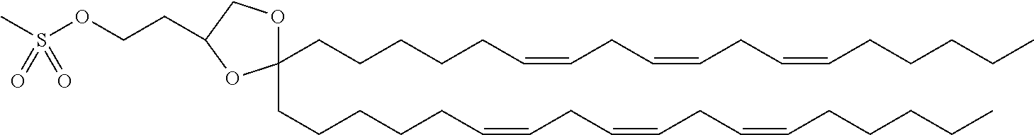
S(OCCC1COC(CCCCCC=CCC=CCC=CCCCCC)(CCCCCC=CCC=CCC=CCCCCC)O1)(C)(=O)=O
